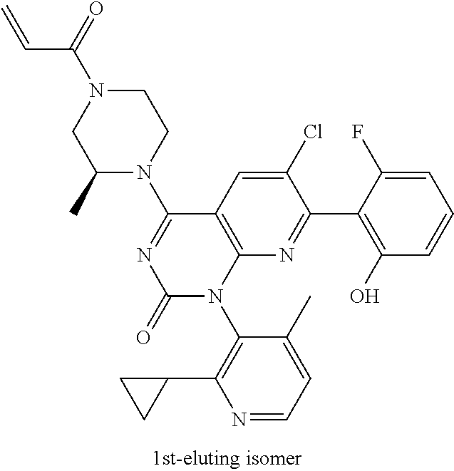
C1N(C(C=C)=O)CC(C)N(C2=NC(=O)N(C3=C(C4CC4)N=CC=C3C)C3=C2C=C(Cl)C(C2=C(O)C=CC=C2F)=N3)C1
